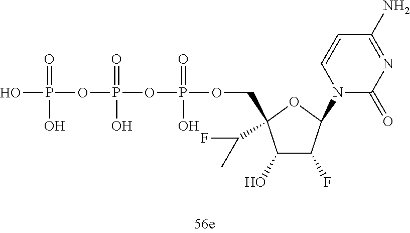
OP(=O)(O)OP(=O)(O)OP(=O)(O)OCC1(C(F)C)C(O)C(F)C(N2C(=O)N=C(N)C=C2)O1
